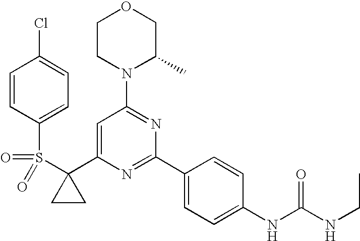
C1(C2=CC(N3C(C)COCC3)=NC(C3=CC=C(NC(=O)NCC)C=C3)=N2)(S(=O)(=O)C2=CC=C(Cl)C=C2)CC1
